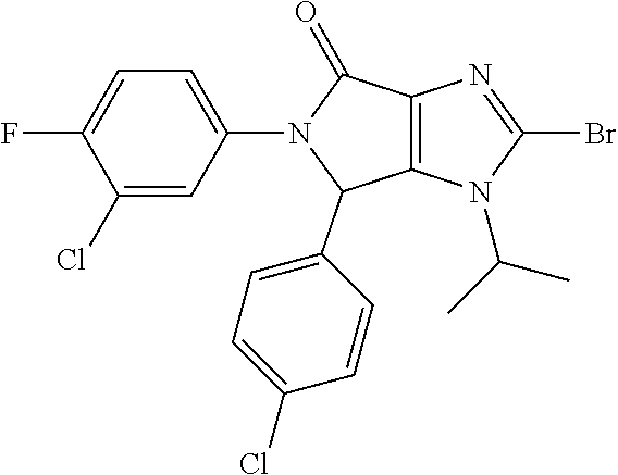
C1(Cl)=CC(N2C(=O)C3=C(C2C2=CC=C(Cl)C=C2)N(C(C)C)C(Br)=N3)=CC=C1F
